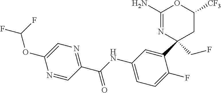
C1(N)=NC(C2=CC(NC(C3=NC=C(OC(F)F)N=C3)=O)=CC=C2F)(CF)CC([CF3])O1
